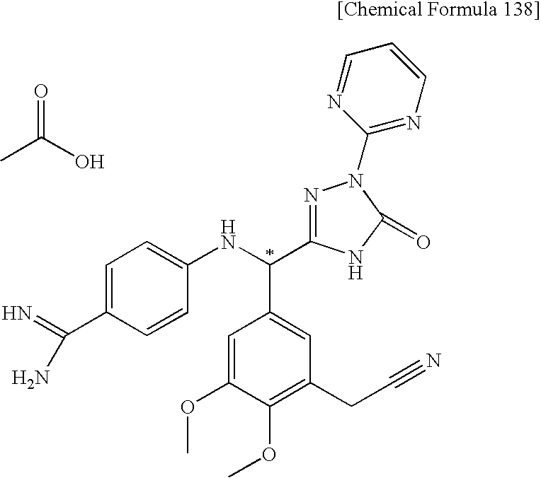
C1=CC=NC(N2N=C(C(NC3=CC=C(C(N)=N)C=C3)C3=CC(CC#N)=C(OC)C(OC)=C3)NC2=O)=N1.C(C)(O)=O
